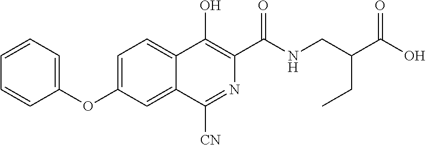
C1(OC2=CC=C3C(=C2)C([CN])=NC(C(NCC(C(O)=O)CC)=O)=C3O)=CC=CC=C1
